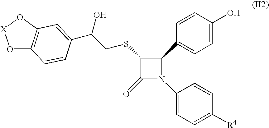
C1(SCC(C2=CC3=C(C=C2)O[X]O3)O)C(=O)N(C2=CC=C([R4])C=C2)C1C1=CC=C(O)C=C1
